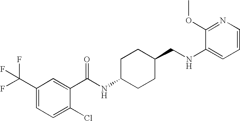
C1(C(F)(F)F)=CC=C(Cl)C(C(NC2CCC(CNC3=CC=CN=C3OC)CC2)=O)=C1
